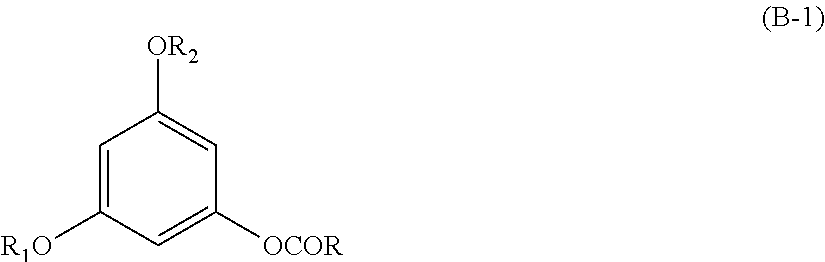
C1=C([R1O])C=C([OCOR])C=C1[OR2]
